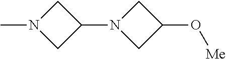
N1(C)CC(N2CC(O[Me])C2)C1
